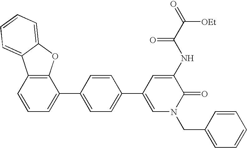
C12=C(C=CC=C1C1=CC=C(C3=CN(CC4=CC=CC=C4)C(=O)C(NC(=O)C([OEt])=O)=C3)C=C1)C1=CC=CC=C1O2
